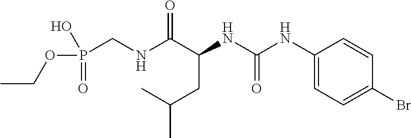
N(C(C(NC(NC1=CC=C(Br)C=C1)=O)CC(C)C)=O)CP(OCC)(=O)O
